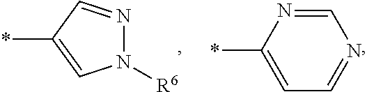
N1([R6])N=CC(*)=C1.C1=NC(*)=CC=N1
